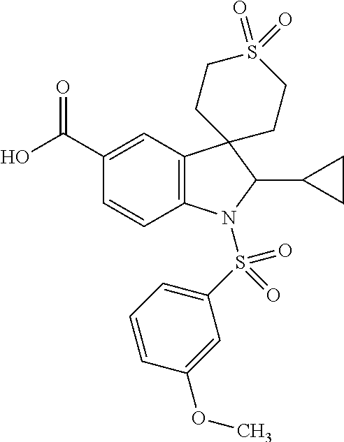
C12=C(C=C(C(O)=O)C=C1)C1(C(C3CC3)N2S(C2=CC=CC(OC)=C2)(=O)=O)CCS(=O)(=O)CC1
